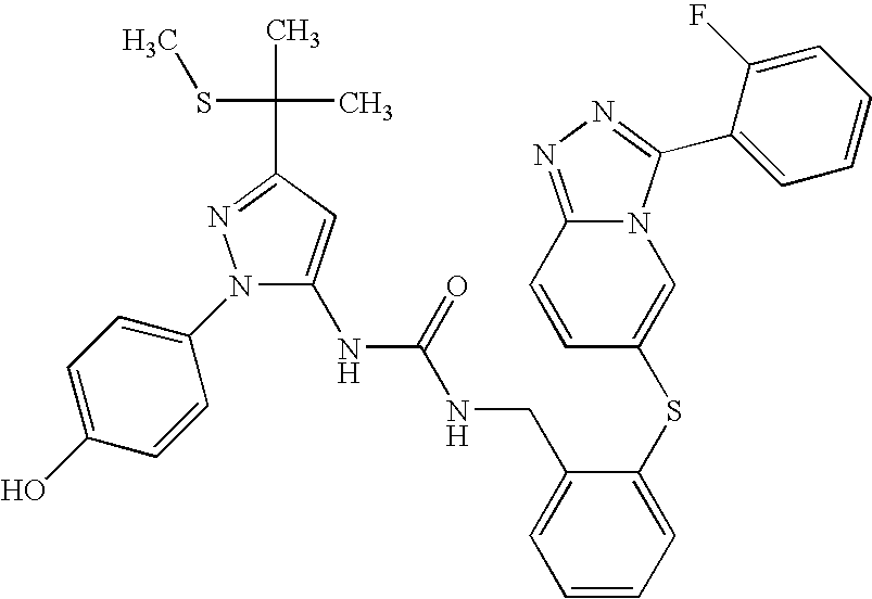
N1(C2=CC=C(O)C=C2)C(NC(NCC2=CC=CC=C2SC2=CN3C(=NN=C3C3=CC=CC=C3F)C=C2)=O)=CC(C(C)(C)SC)=N1
